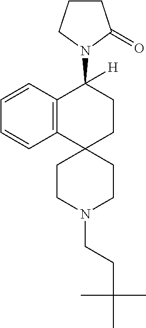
C12=C(C=CC=C1)C(N1C(=O)CCC1)([H])CCC21CCN(CCC(C)(C)C)CC1
